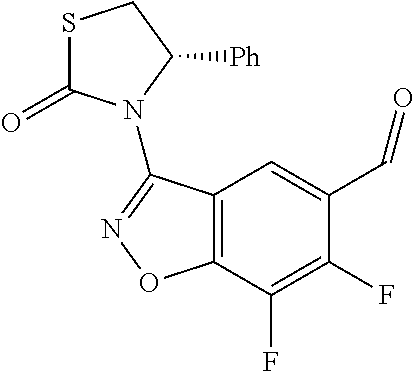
C12=C(C(F)=C(F)C(C=O)=C1)ON=C2N1C([Ph])CSC1=O
